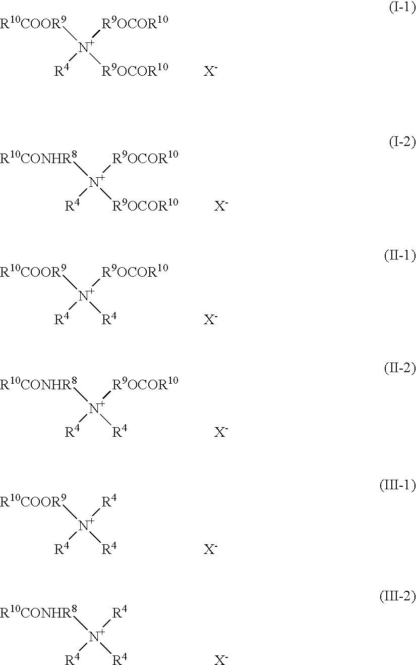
[R10COOR9][N+]([R9OCOR10])([R4])[R9OCOR10].[X-].[R10CONHR8][N+]([R9OCOR10])([R4])[R9OCOR10].[X-].[R10COOR9][N+]([R9OCOR10])([R4])[R4].[X-].[R10CONHR8][N+]([R9OCOR10])([R4])[R4].[X-].[R10CONHR8][N+]([R4])([R4])[R4].[X-].[R10COOR9][N+]([R4])([R4])[R4].[X-]
